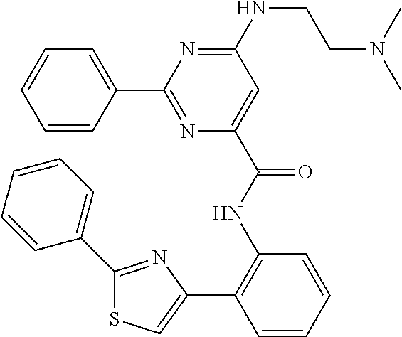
C1=CC=CC(C2=NC(C(NC3=C(C4=CSC(C5=CC=CC=C5)=N4)C=CC=C3)=O)=CC(NCCN(C)C)=N2)=C1
